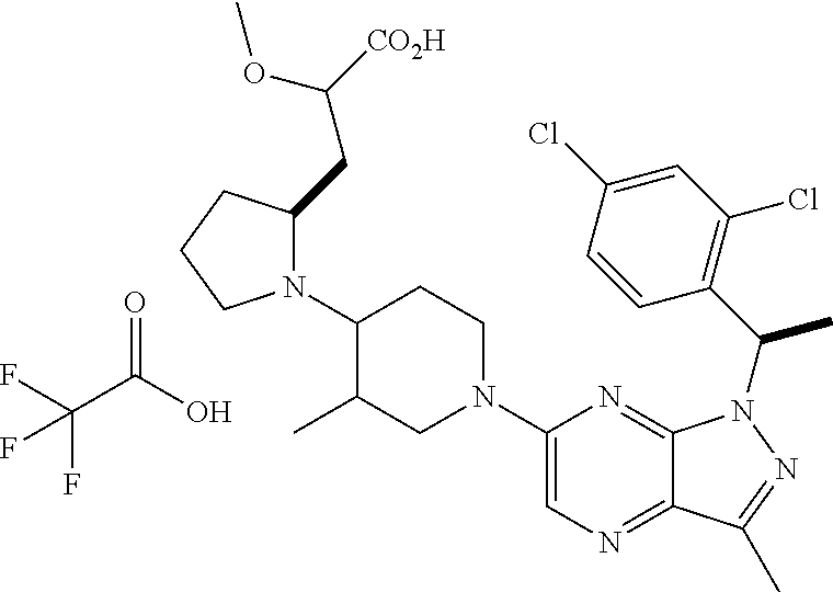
N1(C2C(C)CN(C3=CN=C4C(=N3)N(C(C)C3=C(Cl)C=C(Cl)C=C3)N=C4C)CC2)C(CC([CO2H])OC)CCC1.C(C(O)=O)(F)(F)F
